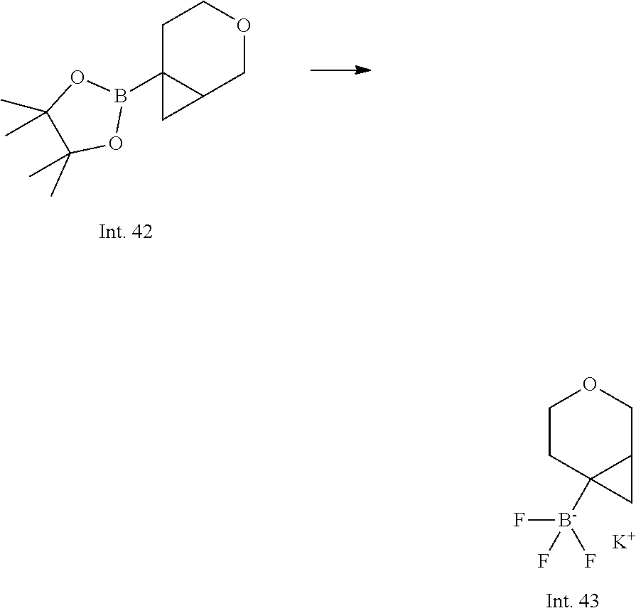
C1C2(B3OC(C)(C)C(C)(C)O3)C(COC1)C2.C1CC2([B-](F)(F)F)C(CO1)C2.[K]
